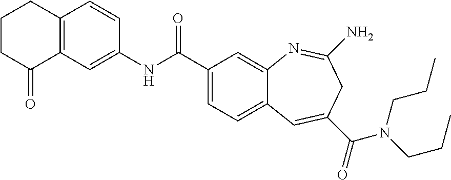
C1C(=O)C2=C(C=CC(NC(C3=CC=C4C(=C3)N=C(N)CC(C(=O)N(CCC)CCC)=C4)=O)=C2)CC1
